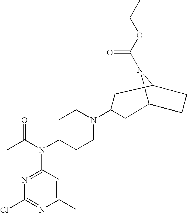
C12N(C(OCC)=O)C(CC1)CC(N1CCC(N(C(C)=O)C3=NC(Cl)=NC(C)=C3)CC1)C2
